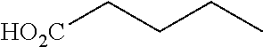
C(CC)C[HO2C]
